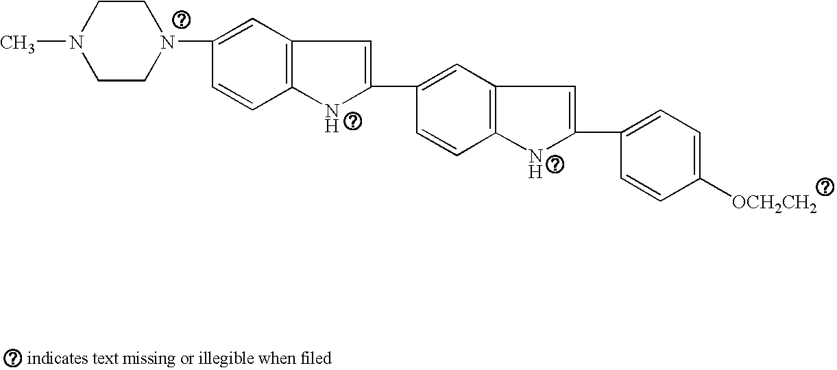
C1CN(C2=CC3=C(C=C2)NC(C2=CC4=C(C=C2)NC(C2=CC=C([OCH2CH2])C=C2)=C4)=C3)CCN1C
